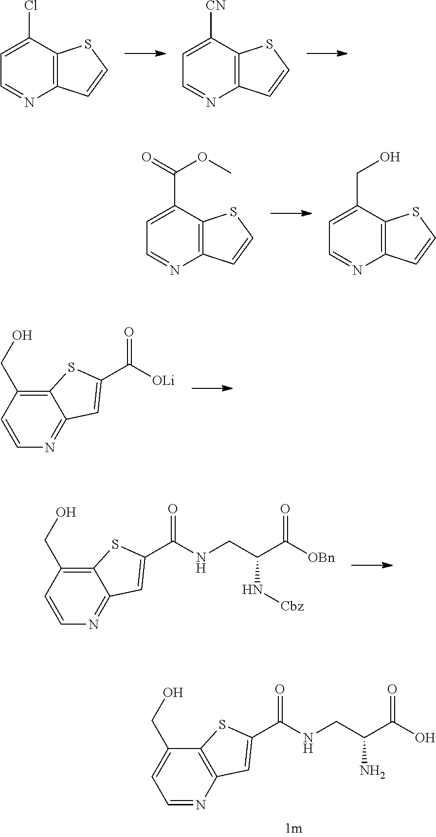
C12=C(C(Cl)=CC=N1)SC=C2.C12=C(C([CN])=CC=N1)SC=C2.C12=C(C(C(=O)OC)=CC=N1)SC=C2.C12=C(C(CO)=CC=N1)SC=C2.C12=C(N=CC=C1CO)C=C(C(=O)NCC(C(O)=O)N)S2.C12=C(CO)C=CN=C1C=C(C(=O)[OLi])S2.C12=C(CO)C=CN=C1C=C(C(=O)NCC(C([OBn])=O)N[Cbz])S2
